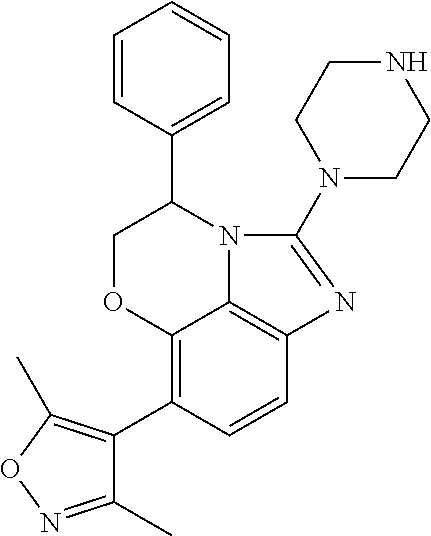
C12=C(C3=C(C)ON=C3C)C=CC3=C1N(C(C1=CC=CC=C1)CO2)C(N1CCNCC1)=N3
